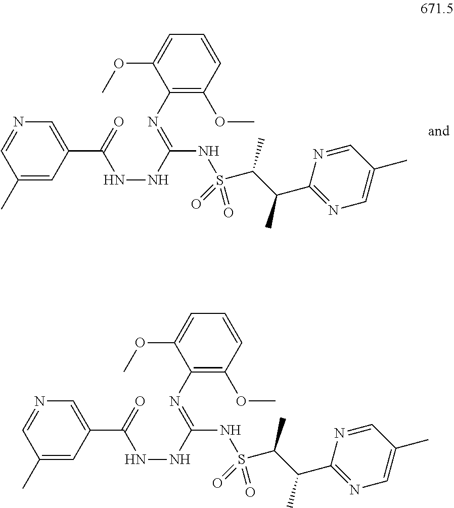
N(S(C(C(C1=NC=C(C)C=N1)C)C)(=O)=O)C(=NC1=C(OC)C=CC=C1OC)NNC(C1=CN=CC(C)=C1)=O.N(S(C(C(C1=NC=C(C)C=N1)C)C)(=O)=O)C(=NC1=C(OC)C=CC=C1OC)NNC(C1=CN=CC(C)=C1)=O
